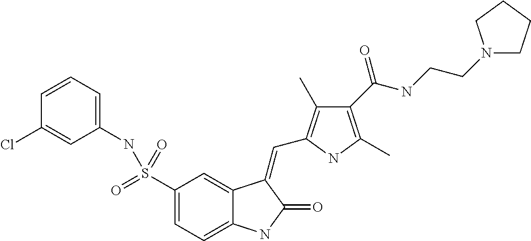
C1(S(=O)(=O)NC2=CC=CC(Cl)=C2)=CC=C2C(=C1)C(=CC1=C(C)C(C(NCCN3CCCC3)=O)=C(C)N1)C(=O)N2
